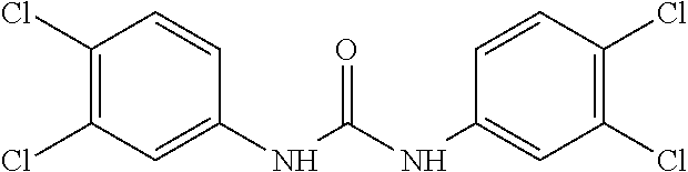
C1(Cl)=C(Cl)C=C(NC(NC2=CC(Cl)=C(Cl)C=C2)=O)C=C1
